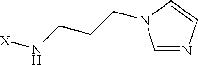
C1=NC=CN1CCCN[X]
